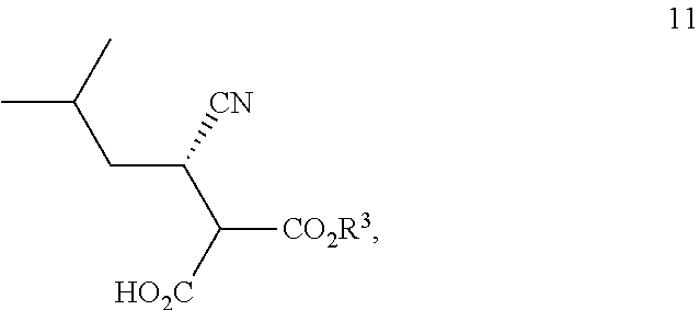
CC(CC(C([CO2R3])[HO2C])[CN])C
